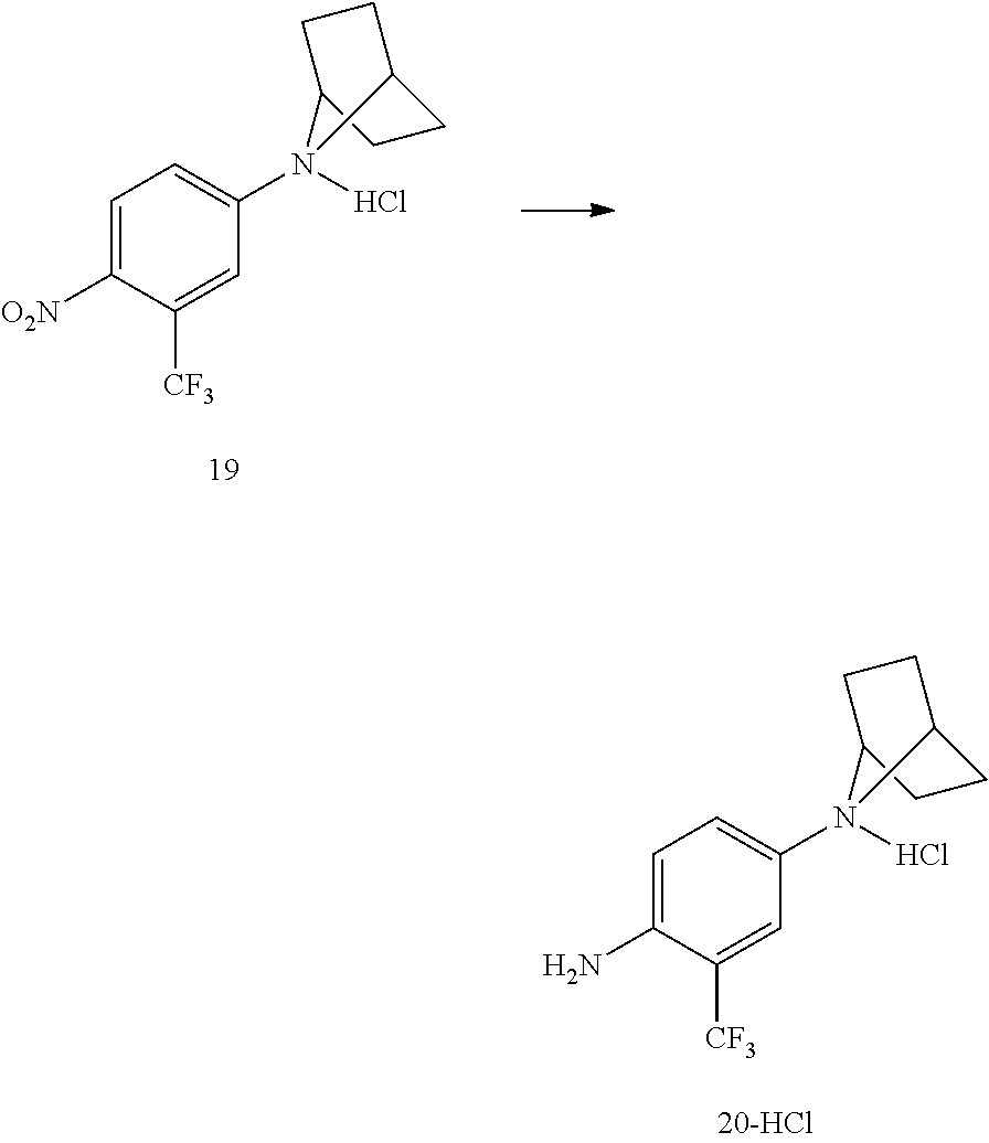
C1=C([O2N])C([CF3])=CC(N2(Cl)C3CCC2CC3)=C1.C1=C(N)C([CF3])=CC(N2(Cl)C3CCC2CC3)=C1
